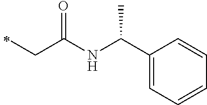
N(C(CC)=O)C(C1=CC=CC=C1)C
